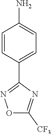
C1=CC(C2=NOC([CF3])=N2)=CC=C1N
